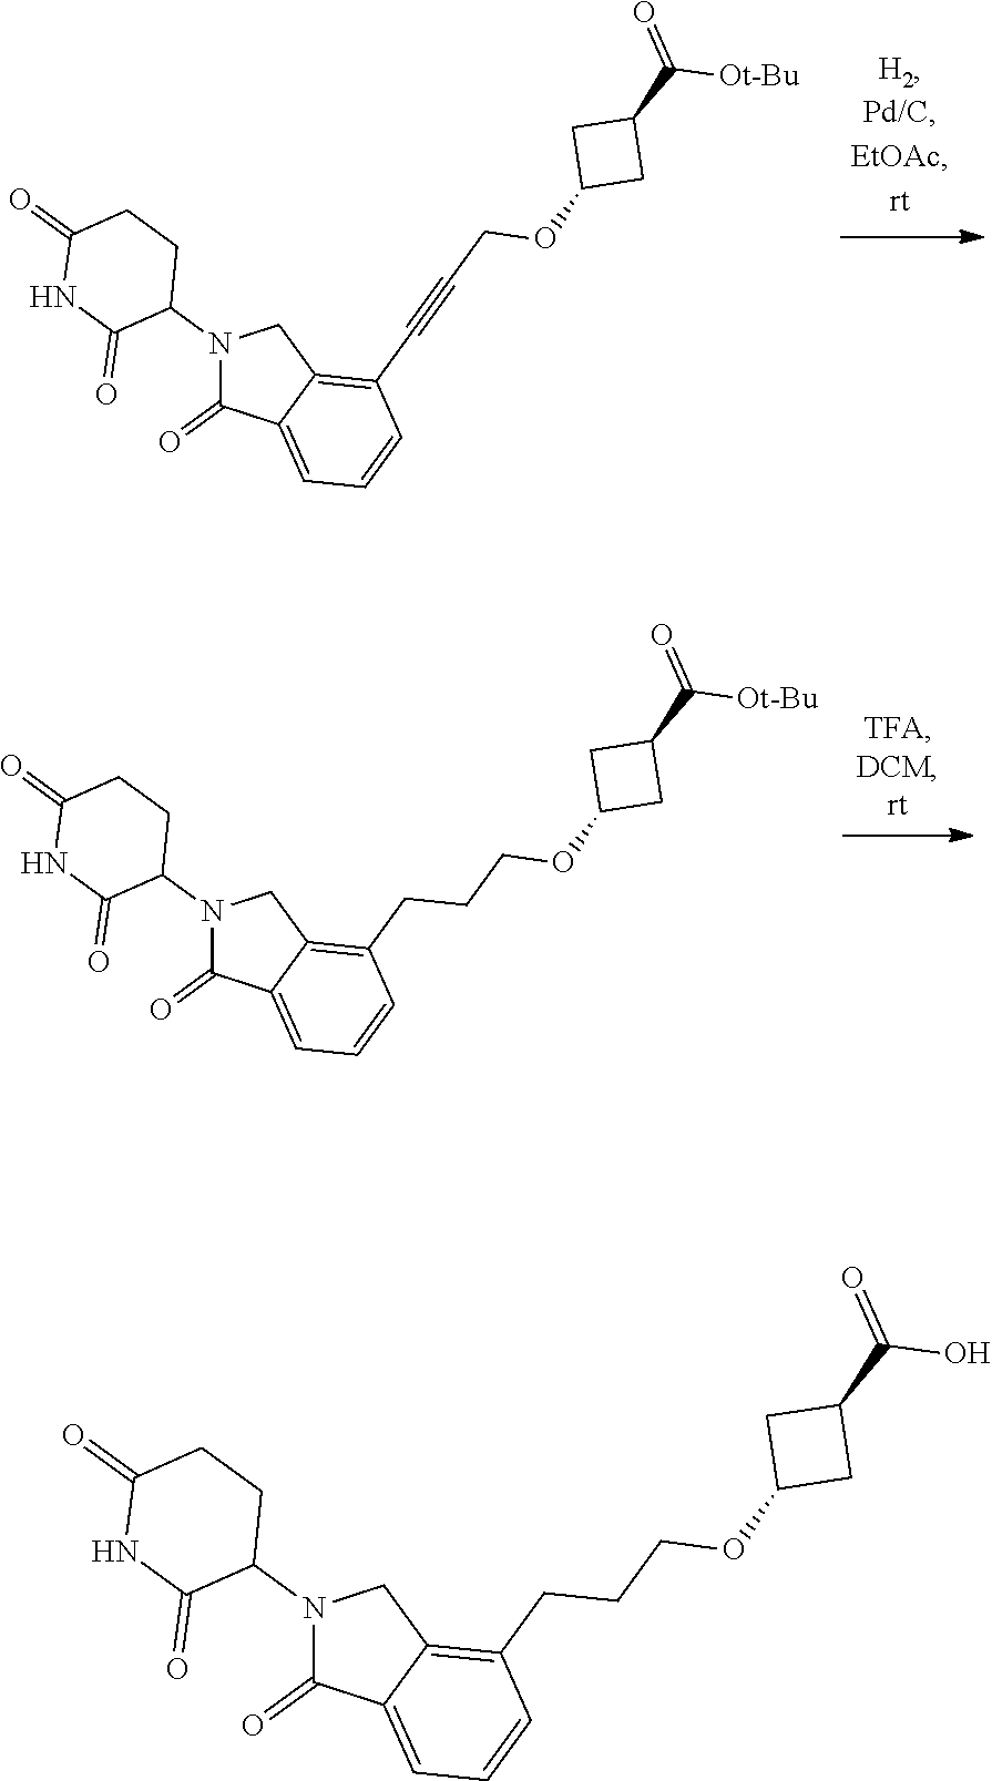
C1(C(=O)[Ot-Bu])CC(OCC#CC2=C3C(=CC=C2)C(=O)N(C2C(=O)NC(=O)CC2)C3)C1.C12=CC=CC(CCCOC3CC(C(=O)[Ot-Bu])C3)=C1CN(C1C(=O)NC(=O)CC1)C2=O.C1(C(=O)O)CC(OCCCC2=C3C(=CC=C2)C(=O)N(C2C(=O)NC(=O)CC2)C3)C1
